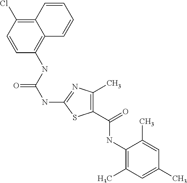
C12=C(Cl)C=CC(NC(NC3=NC(C)=C(C(NC4=C(C)C=C(C)C=C4C)=O)S3)=O)=C1C=CC=C2
